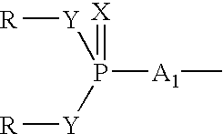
[R][Y]P([Y][R])([A1]C)=[X]
